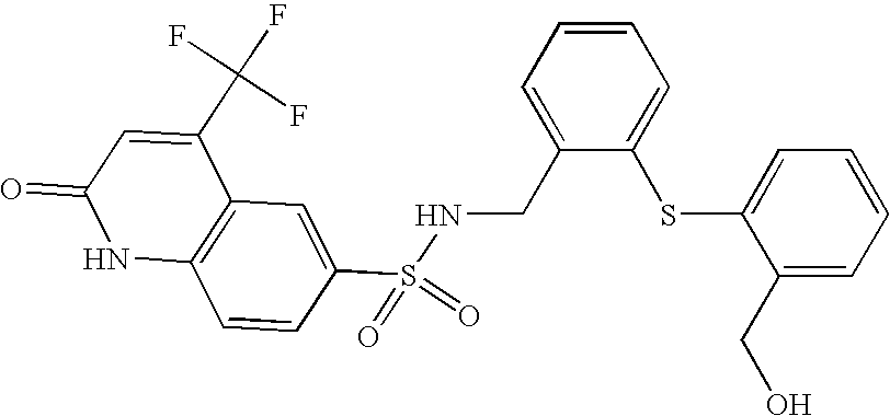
C12=C(C=C(S(=O)(=O)NCC3=CC=CC=C3SC3=CC=CC=C3CO)C=C1)C(C(F)(F)F)=CC(=O)N2
